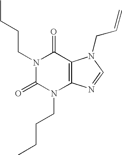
N1(CCCC)C(=O)N(CCCC)C2=C(C1=O)N(CC=C)C=N2
